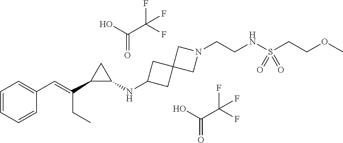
C1=CC=CC(C=C(C2C(NC3CC4(C3)CN(CCNS(CCOC)(=O)=O)C4)C2)CC)=C1.C(=O)(O)C(F)(F)F.C(=O)(O)C(F)(F)F
